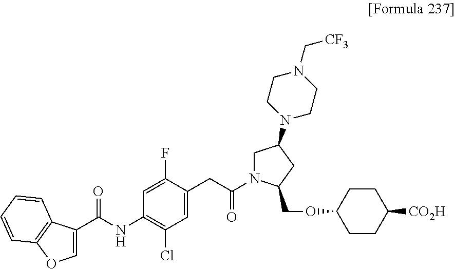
C1(NC(C2=COC3=C2C=CC=C3)=O)=C(Cl)C=C(CC(N2CC(N3CCN(C[CF3])CC3)CC2COC2CCC([CO2H])CC2)=O)C(F)=C1
